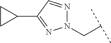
N1(CC(C)C)N=CC(C2CC2)=N1
